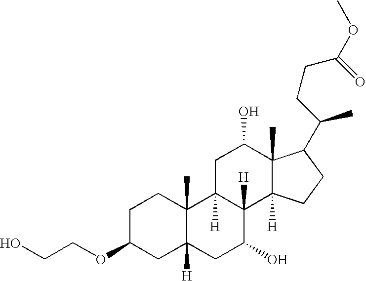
OCCOC1CC2([H])C(C)(CC1)C1([H])C([H])(C(O)C2)C2([H])C(C)(C(O)C1)C(C(C)CCC(=O)OC)CC2
